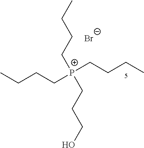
CCCC[P+](CCCC)(CCCO)CCCC.[Br-]
